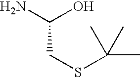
NC(O)CSC(C)(C)C
